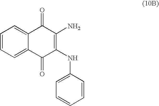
C1=CC=C2C(=C1)C(=O)C(N)=C(NC1=CC=CC=C1)C2=O
